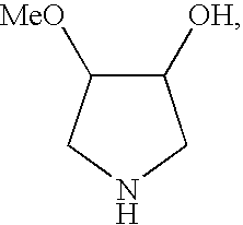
C1([OH])C([MeO])CNC1
